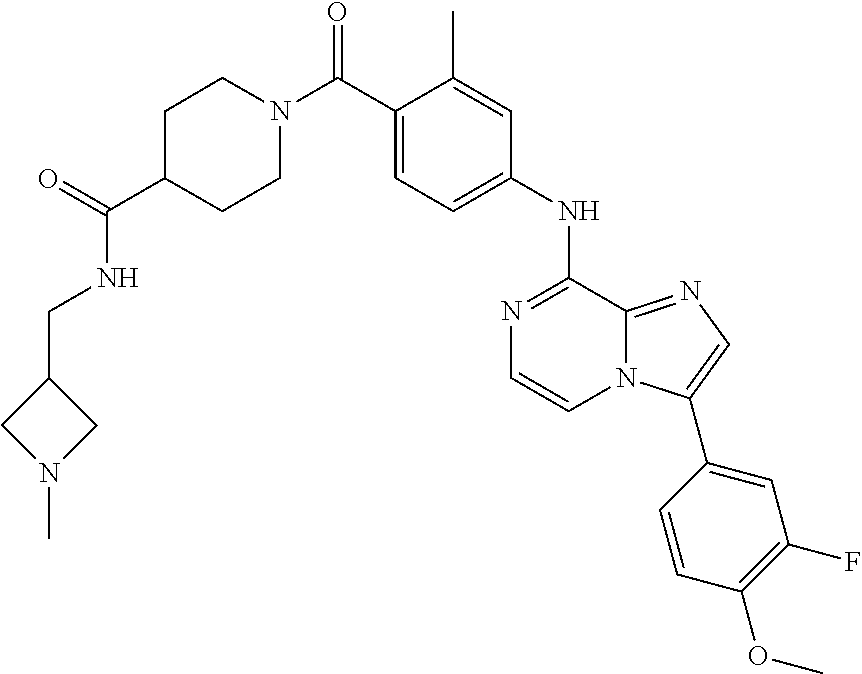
C1(NC2=NC=CN3C2=NC=C3C2=CC(F)=C(OC)C=C2)=CC=C(C(N2CCC(C(=O)NCC3CN(C)C3)CC2)=O)C(C)=C1
